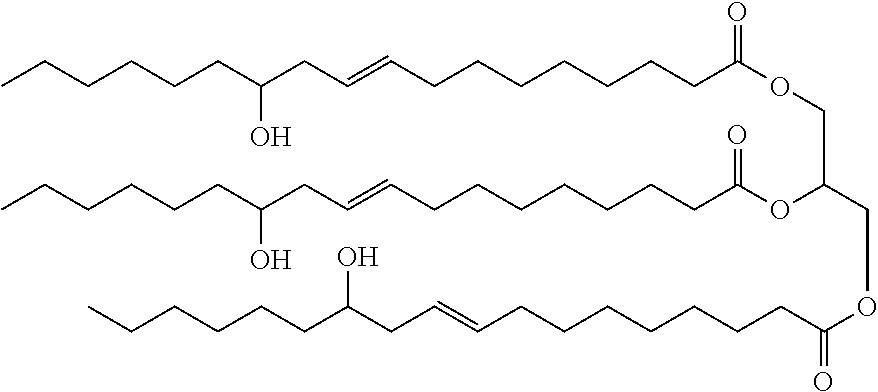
CCCCCCC(CC=CCCCCCCCC(OCC(OC(=O)CCCCCCCC=CCC(CCCCCC)O)COC(CCCCCCCC=CCC(CCCCCC)O)=O)=O)O
